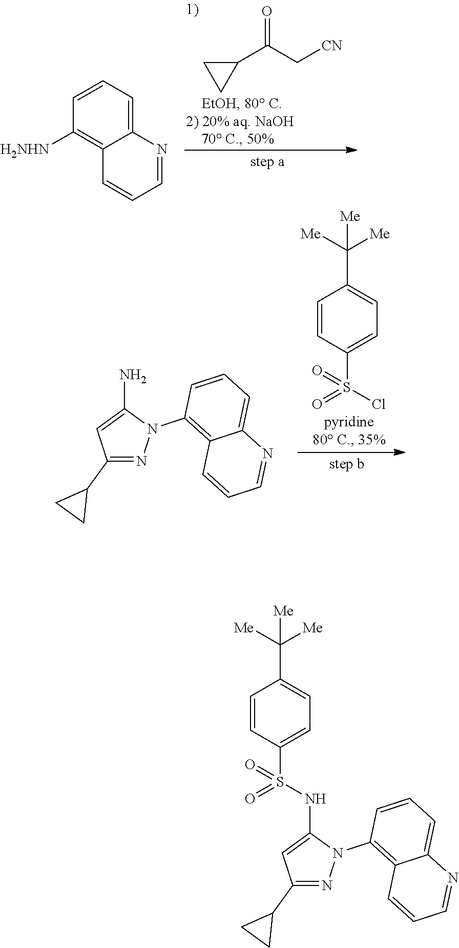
C1(C(C[CN])=O)CC1.C1([H2NHN])=C2C(=CC=C1)N=CC=C2.C1(C2CC2)=NN(C2=C3C(=CC=C2)N=CC=C3)C(N)=C1.C1=CC(S(Cl)(=O)=O)=CC=C1C([Me])([Me])[Me].C1=CC(C([Me])([Me])[Me])=CC=C1S(NC1=CC(C2CC2)=NN1C1=C2C(=CC=C1)N=CC=C2)(=O)=O
